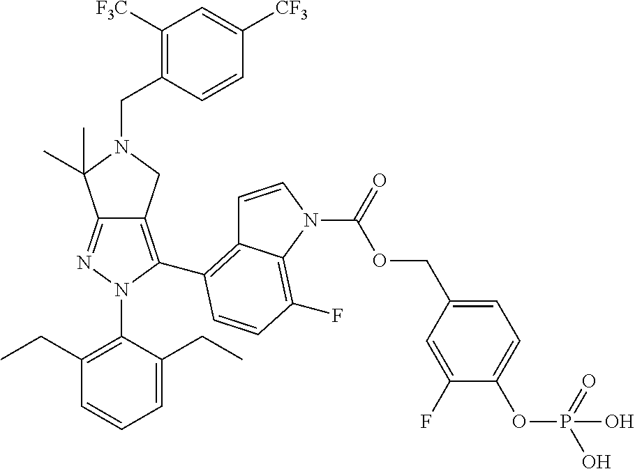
C(OCC1=CC=C(OP(O)(=O)O)C(F)=C1)(=O)N1C2=C(F)C=CC(C3=C4C(=NN3C3=C(CC)C=CC=C3CC)C(C)(C)N(CC3=C([F3C])C=C([CF3])C=C3)C4)=C2C=C1
